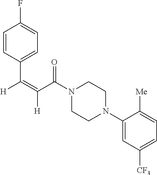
C1=CC(C([H])=C(C(N2CCN(C3=CC([CF3])=CC=C3[Me])CC2)=O)[H])=CC=C1F
